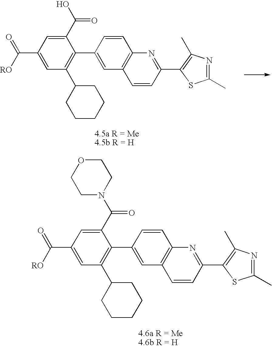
C1(C2=NC3=C(C=C2)C=C(C2=C(C4CCCCC4)C=C(C(=O)[RO])C=C2C(O)=O)C=C3)=C(C)N=C(C)S1.C1(C2=NC3=C(C=C2)C=C(C2=C(C4CCCCC4)C=C(C(=O)[RO])C=C2C(N2CCOCC2)=O)C=C3)=C(C)N=C(C)S1
